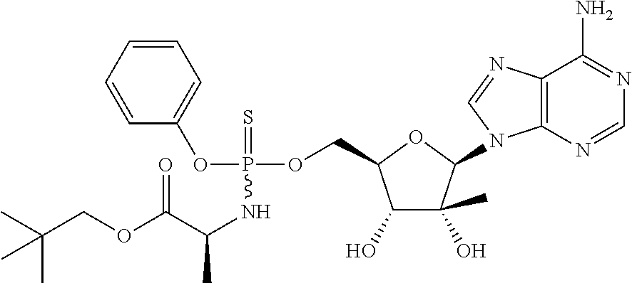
C1(O)C(C)(O)C(N2C3=C(N=C2)C(N)=NC=N3)OC1COP(OC1=CC=CC=C1)(=S)NC(C)C(OCC(C)(C)C)=O
